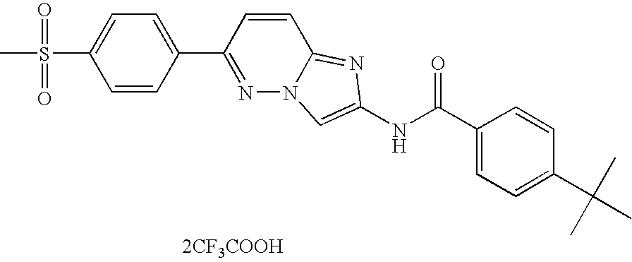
C1=C(S(C)(=O)=O)C=CC(C2=NN3C(=NC(NC(=O)C4=CC=C(C(C)(C)C)C=C4)=C3)C=C2)=C1.[2CF3COOH]
